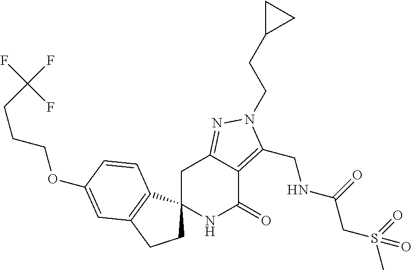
C1C2(C3=C(C1)C=C(OCCCC(F)(F)F)C=C3)NC(=O)C1=C(CNC(CS(C)(=O)=O)=O)N(CCC3CC3)N=C1C2
